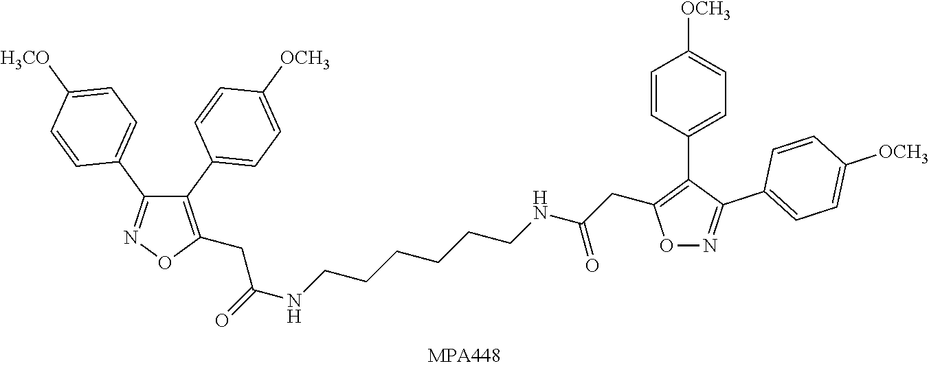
C1(C2=CC=C([OCH3])C=C2)=C(CC(NCCCCCCNC(CC2=C(C3=CC=C([OCH3])C=C3)C(C3=CC=C([OCH3])C=C3)=NO2)=O)=O)ON=C1C1=CC=C([H3CO])C=C1
